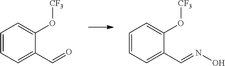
C1=CC=C(C=O)C(O[CF3])=C1.C1=CC=C(C=NO)C(O[CF3])=C1
